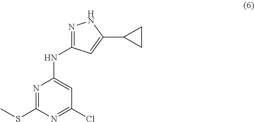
N1=C(SC)N=C(Cl)C=C1NC1=NNC(C2CC2)=C1
